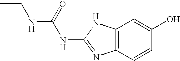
CCNC(NC1=NC2=C(N1)C=C(O)C=C2)=O
